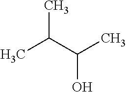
CC(C(C)O)C
